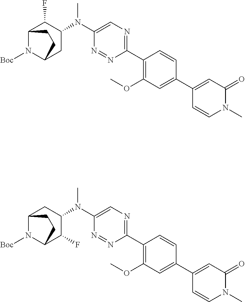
C12N([Boc])C(CC(N(C3=CN=C(C4=C(OC)C=C(C5=CC(=O)N(C)C=C5)C=C4)N=N3)C)C1F)CC2.C12N([Boc])C(C(F)C(N(C3=CN=C(C4=C(OC)C=C(C5=CC(=O)N(C)C=C5)C=C4)N=N3)C)C1)CC2
